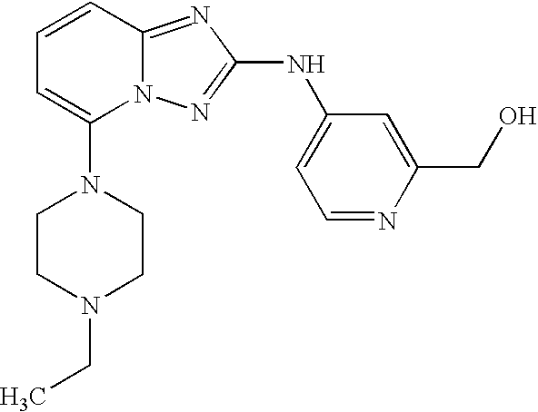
N1(C2=CC=CC3=NC(NC4=CC=NC(CO)=C4)=NN23)CCN(CC)CC1
